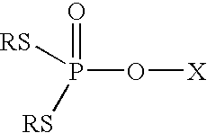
O=P([RS])([RS])O[X]
